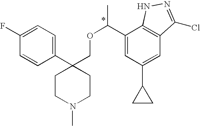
C1(C2(COC(C)C3=CC(C4CC4)=CC4=C3NN=C4Cl)CCN(C)CC2)=CC=C(F)C=C1
